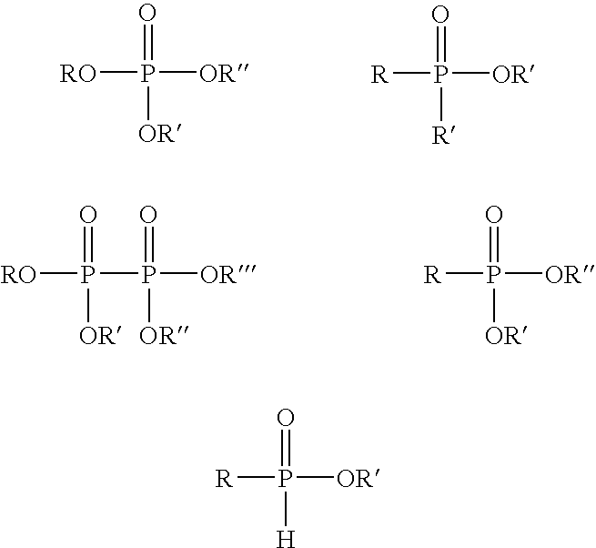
[RO]P([OR])(=O)[OR].[R]P([OR])(=O)[R].[R]P([OR])(=O)[OR].[RO]P(P([OR])(=O)[OR])(=O)[OR].[R]P([OR])(=O)[H]
